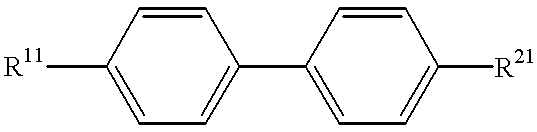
C1([R11])=CC=C(C2=CC=C([R21])C=C2)C=C1
